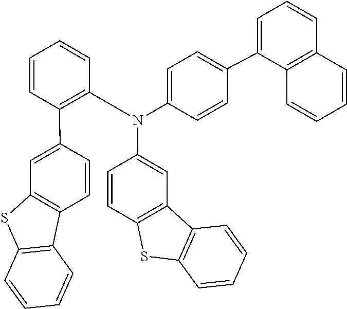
C1=CC(N(C2=CC=C(C3=CC=CC4=C3C=CC=C4)C=C2)C2=C(C3=CC4=C(C=C3)C3=C(S4)C=CC=C3)C=CC=C2)=CC2=C1SC1=C2C=CC=C1
